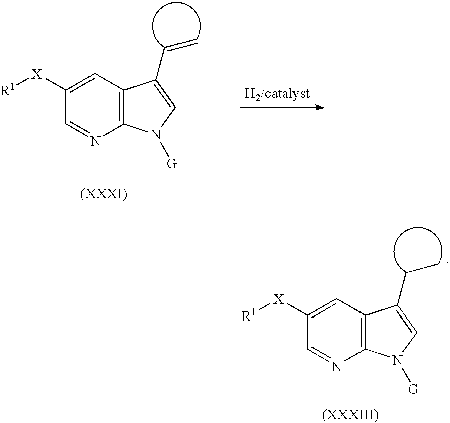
C1([X][R1])=CC2=C(N=C1)N([G])C=C2C=C.C1([X][R1])=CC2=C(N=C1)N([G])C=C2CC
